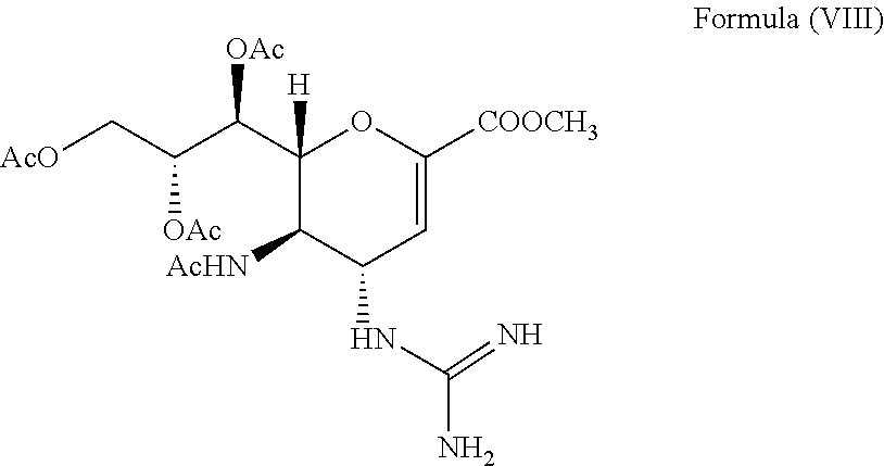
C([OAc])(C(C1([H])C([AcHN])C(NC(N)=N)C=C([COOCH3])O1)[OAc])C[AcO]
